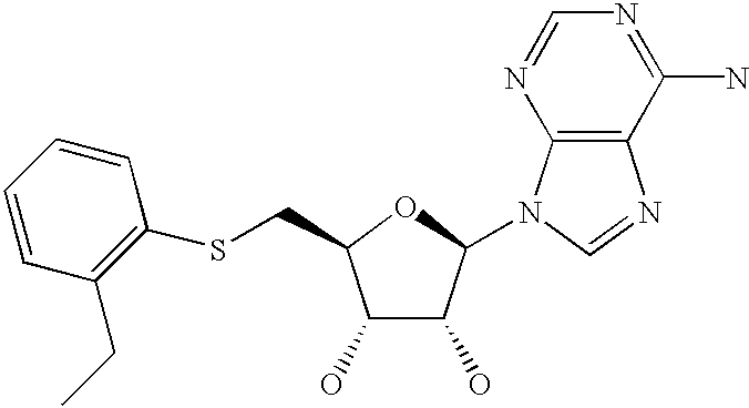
C1(O)C(O)C(N2C3=C(N=C2)C(N)=NC=N3)OC1CSC1=C(CC)C=CC=C1
